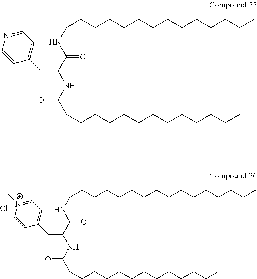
C1=[N+](C)C=CC(CC(NC(CCCCCCCCCCCCC)=O)C(NCCCCCCCCCCCCCCCC)=O)=C1.[Cl-].C1=NC=CC(CC(NC(CCCCCCCCCCCCC)=O)C(NCCCCCCCCCCCCCC)=O)=C1
